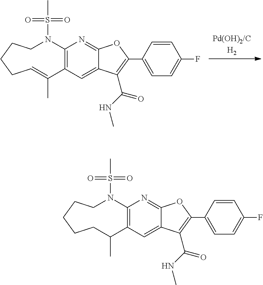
C12=C(N=C3C(=C1)C(C(NC)=O)=C(C1=CC=C(F)C=C1)O3)N(S(=O)(=O)C)CCCCC=C2C.C12=C(N=C3C(=C1)C(C(NC)=O)=C(C1=CC=C(F)C=C1)O3)N(S(=O)(=O)C)CCCCCC2C
